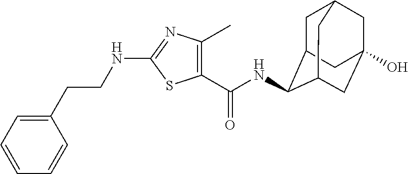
C1(CCNC2=NC(C)=C(C(NC3C4CC5CC(O)(CC3C5)C4)=O)S2)=CC=CC=C1
